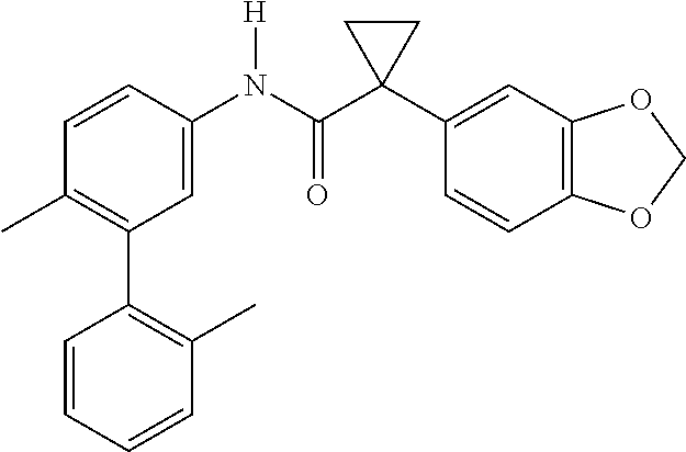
C1=C(N(C(C2(C3=CC4=C(C=C3)OCO4)CC2)=O)[H])C=CC(C)=C1C1=C(C)C=CC=C1
